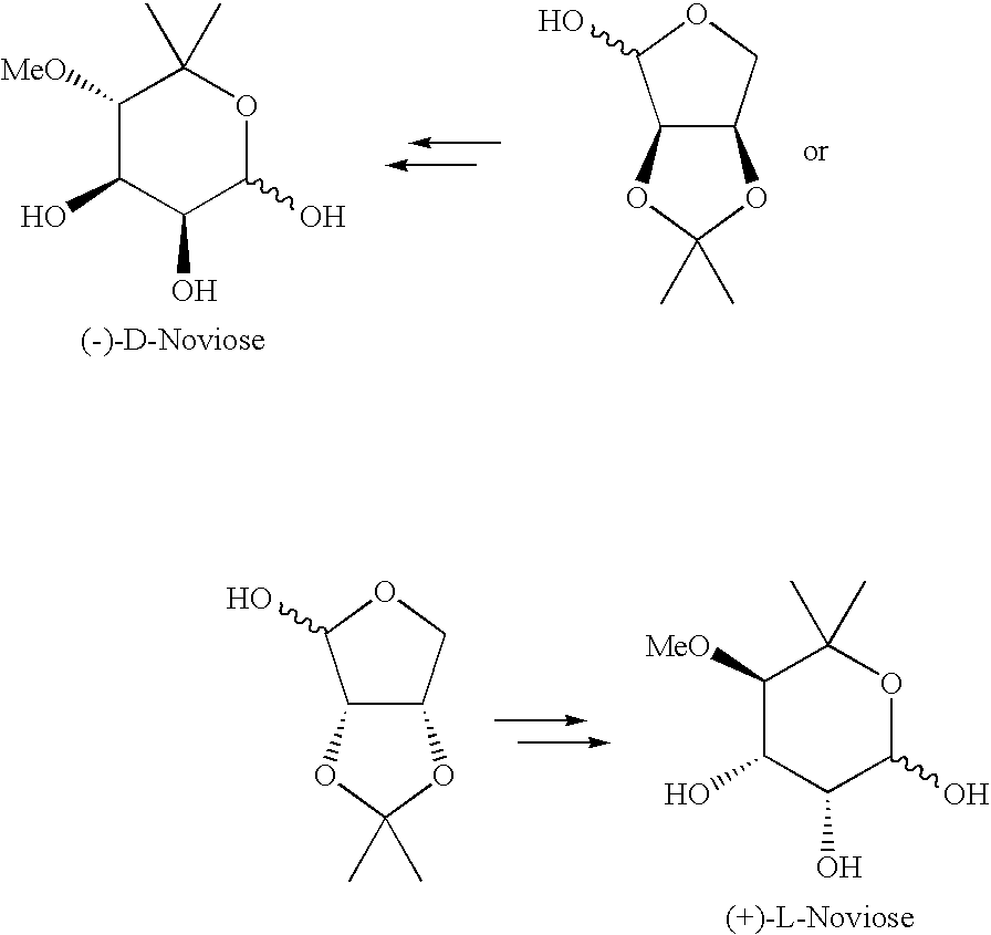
C1([MeO])C(O)C(O)C(O)OC1(C)C.C12C(COC1O)OC(C)(C)O2.C1([MeO])C(O)C(O)C(O)OC1(C)C.C12C(COC1O)OC(C)(C)O2
